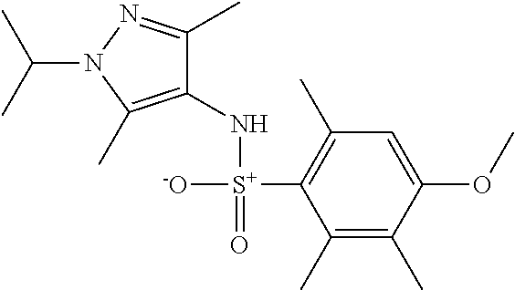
C1(N[S+]([-O])(=O)C2=C(C)C=C(OC)C(C)=C2C)=C(C)N(C(C)C)N=C1C
